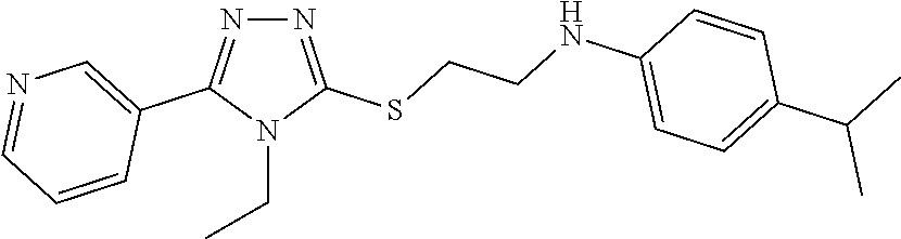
N1=C(SCCNC2=CC=C(C(C)C)C=C2)N(CC)C(C2=CN=CC=C2)=N1
